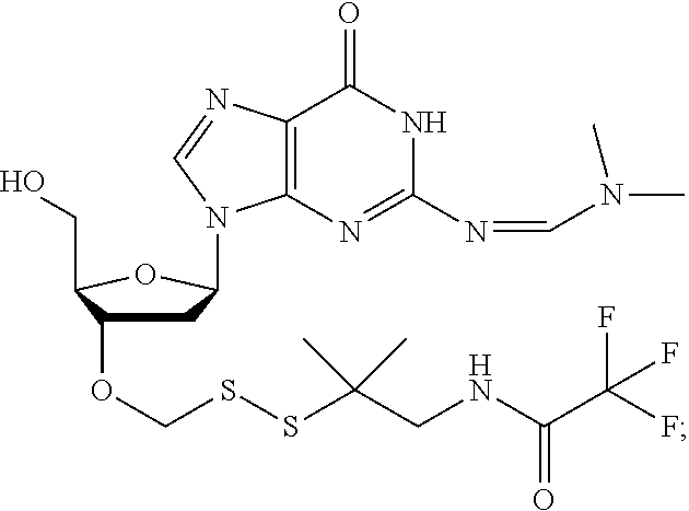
OCC1OC(N2C3=C(N=C2)C(=O)NC(N=CN(C)C)=N3)CC1OCSSC(CNC(C(F)(F)F)=O)(C)C
